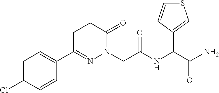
C1(C2=CC=C(Cl)C=C2)=NN(CC(NC(C(N)=O)C2=CSC=C2)=O)C(=O)CC1
